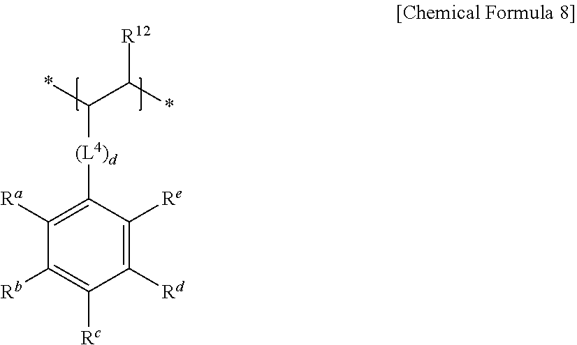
*C(C(*)[R12])[(L4)d]C1=C([Ra])C([Rb])=C([Rc])C([Rd])=C1[Re]
